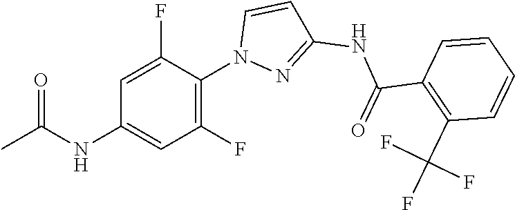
FC1=CC(NC(C)=O)=CC(F)=C1N1N=C(NC(C2=C(C(F)(F)F)C=CC=C2)=O)C=C1
